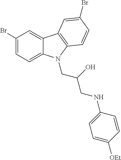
C1(Br)=CC=C2C(=C1)C1=C(N2CC(O)CNC2=CC=C([OEt])C=C2)C=CC(Br)=C1
